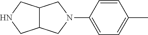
C1=CC(N2CC3C(C2)CNC3)=CC=C1C
